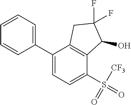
C1=CC=C(C2=CC=C(S([CF3])(=O)=O)C3=C2CC(F)(F)C3O)C=C1
